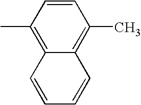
C1(C)=C2C(=C(C)C=C1)C=CC=C2
